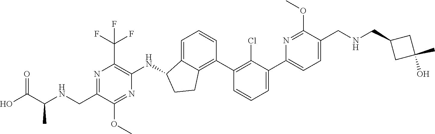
C1(CNC(C(O)=O)C)=NC(C(F)(F)F)=C(NC2C3=CC=CC(C4=C(Cl)C(C5=CC=C(CNCC6CC(O)(C)C6)C(OC)=N5)=CC=C4)=C3CC2)N=C1OC
